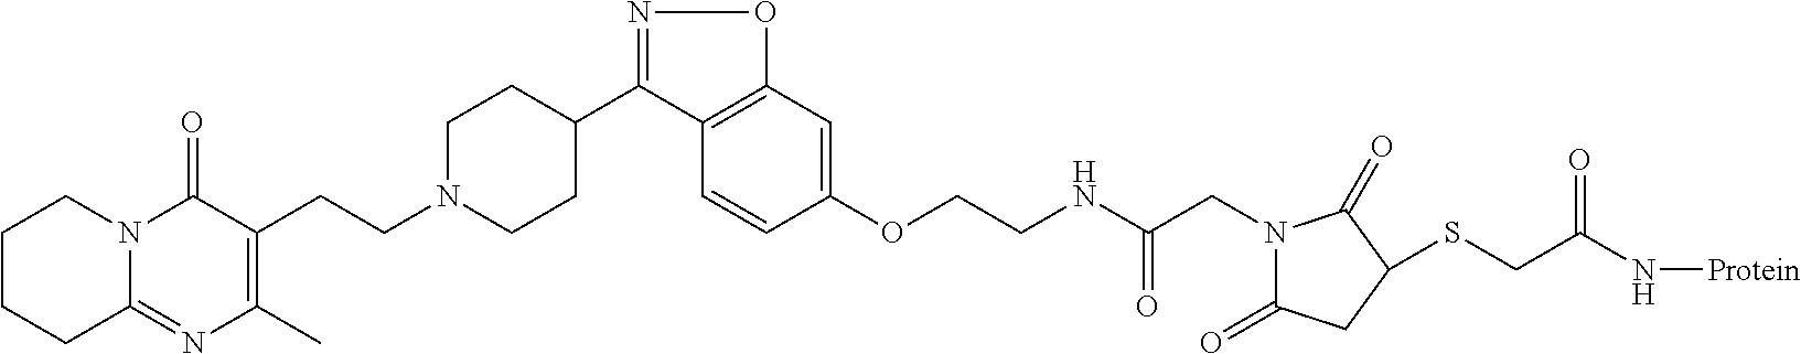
C1CCC2=NC(C)=C(CCN3CCC(C4=NOC5=C4C=CC(OCCNC(CN4C(=O)CC(SCC(N[Protein])=O)C4=O)=O)=C5)CC3)C(=O)N2C1
